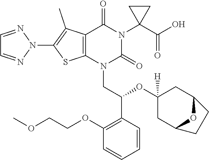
N1(C2=C(C)C3=C(S2)N(CC(C2=C(OCCOC)C=CC=C2)OC2([H])CC4OC(C2)CC4)C(=O)N(C2(C(O)=O)CC2)C3=O)N=CC=N1
